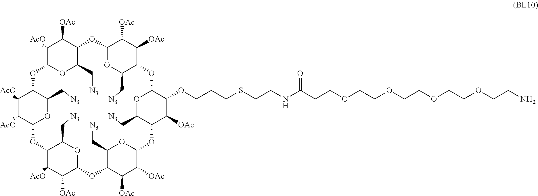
C1([AcO])C2OC(C[N3])C(C1[OAc])OC1OC(C[N3])C(C([OAc])C1[OAc])OC1C(OCCCSCCNC(CCOCCOCCOCCOCCN)=O)C([OAc])C(OC3C([OAc])C([OAc])C(OC4C([OAc])C([AcO])C(OC5C([AcO])C([AcO])C(O2)C(C[N3])O5)C(C[N3])O4)C(C[N3])O3)C(C[N3])O1
